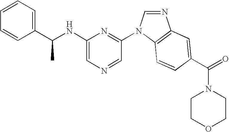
C1=CC(C(NC2=CN=CC(N3C4=C(N=C3)C=C(C(=O)N3CCOCC3)C=C4)=N2)C)=CC=C1
